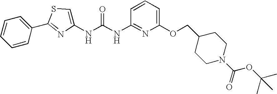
C1=CC(C2=NC(NC(NC3=NC(OCC4CCN(C(OC(C)(C)C)=O)CC4)=CC=C3)=O)=CS2)=CC=C1
